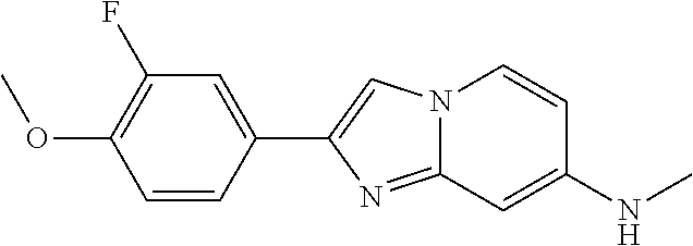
C1=C(C2=CN3C(=N2)C=C(NC)C=C3)C=CC(OC)=C1F
